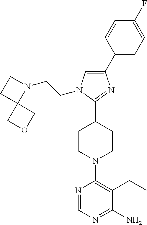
C1(C2=CC=C(F)C=C2)=CN(CCN2CCC23COC3)C(C2CCN(C3=C(CC)C(N)=NC=N3)CC2)=N1
